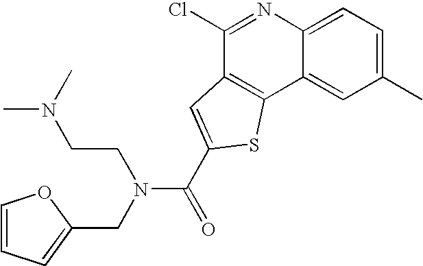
N(CCN(C(=O)C1=CC2=C(C3=CC(C)=CC=C3N=C2Cl)S1)CC1=CC=CO1)(C)C
